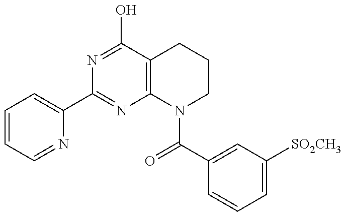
C1=CC=NC(C2=NC3=C(C(O)=N2)CCCN3C(C2=CC([SO2CH3])=CC=C2)=O)=C1
